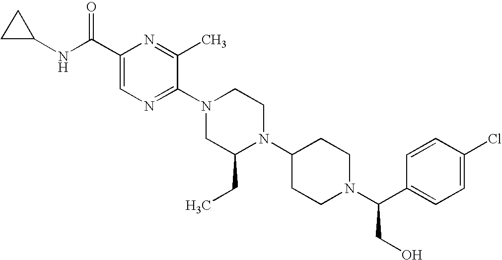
C1(C(NC2CC2)=O)=CN=C(N2CC(CC)N(C3CCN(C(C4=CC=C(Cl)C=C4)CO)CC3)CC2)C(C)=N1
